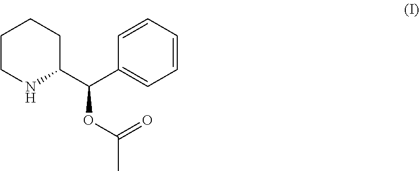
C1CNC(C(C2=CC=CC=C2)OC(=O)C)CC1
